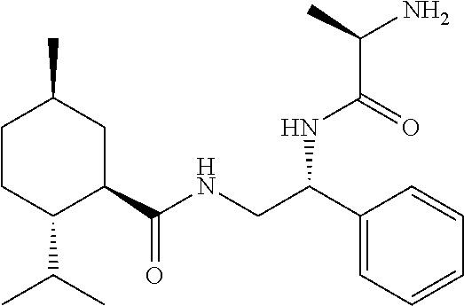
C1CC(C(C)C)C(C(NCC(C2=CC=CC=C2)NC(C(N)C)=O)=O)CC1C
